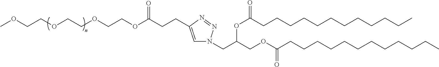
COCCOCCOCCOC(CCC1=CN(CC(COC(CCCCCCCCCCCC)=O)OC(CCCCCCCCCCCC)=O)N=N1)=O
